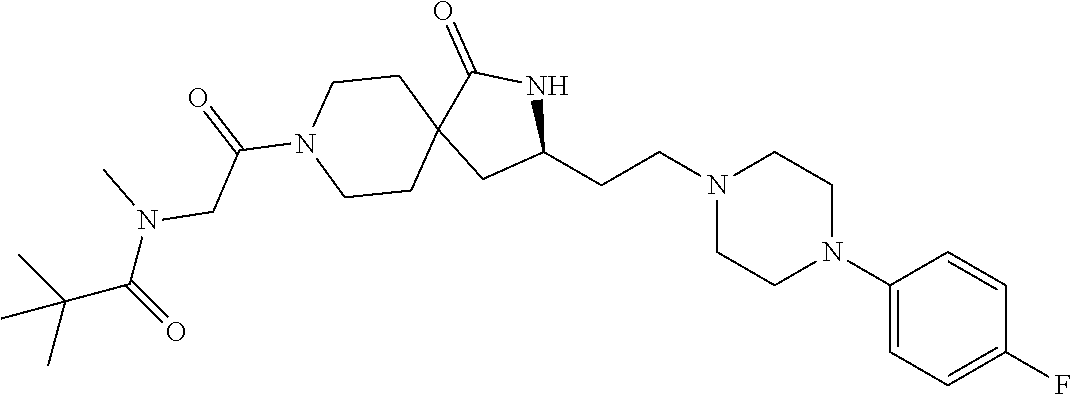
C1(N2CCN(CCC3NC(=O)C4(C3)CCN(C(=O)CN(C(C(C)(C)C)=O)C)CC4)CC2)=CC=C(F)C=C1
